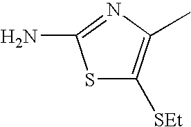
S1C([SEt])=C(C)N=C1N
